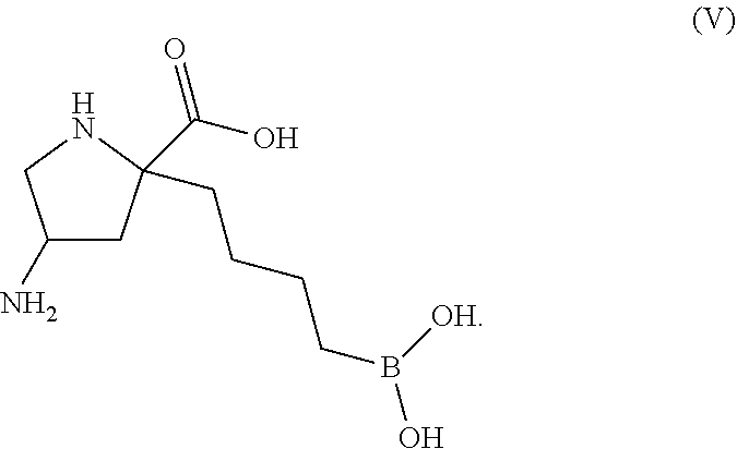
C1(N)CC(C(O)=O)(CCCCB(O)[OH])NC1
